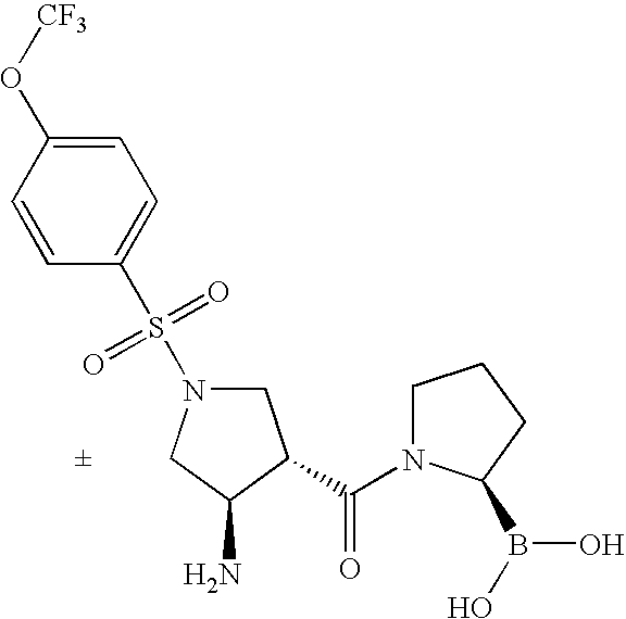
C1=C(O[CF3])C=CC(S(N2CC(C(N3CCCC3B(O)O)=O)C(N)C2)(=O)=O)=C1
